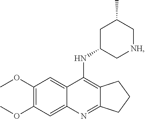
C12=C(NC3C[NH]CC(C)C3)C3=CC(OC)=C(OC)C=C3N=C1CCC2
